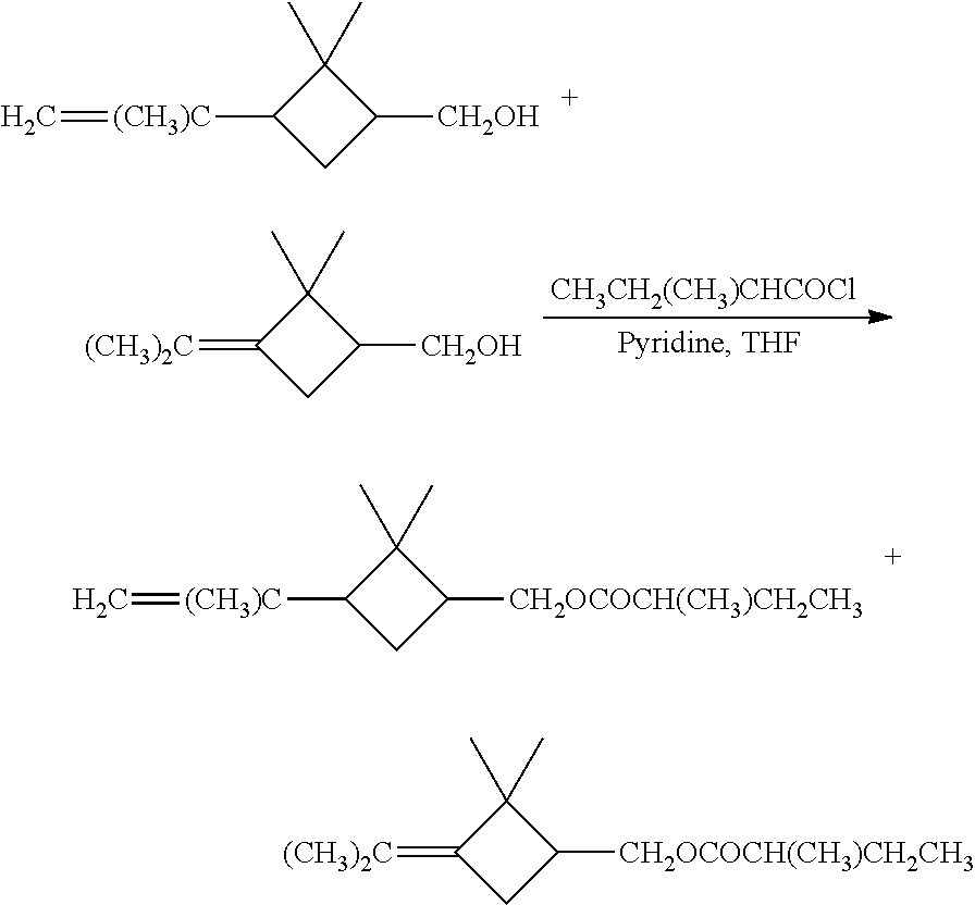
C=[(CH3)C]C1CC([CH2OH])C1(C)C.[CH3CH2(CH3)CHCOCl].C1(=[(CH3)2C])CC([CH2OH])C1(C)C.C=[(CH3)C]C1CC([CH2OCOCH(CH3)CH2CH3])C1(C)C.C1(=[(CH3)2C])CC([CH2OCOCH(CH3)CH2CH3])C1(C)C
